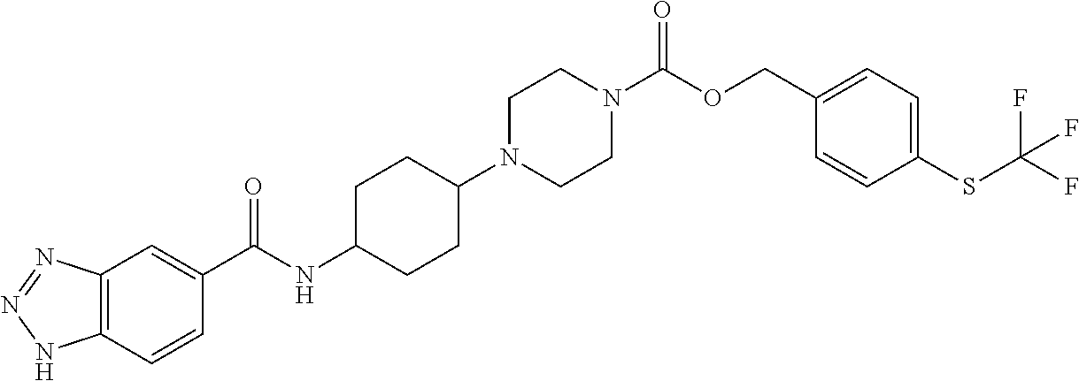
C12=C(C=CC(C(NC3CCC(N4CCN(C(OCC5=CC=C(SC(F)(F)F)C=C5)=O)CC4)CC3)=O)=C1)NN=N2
